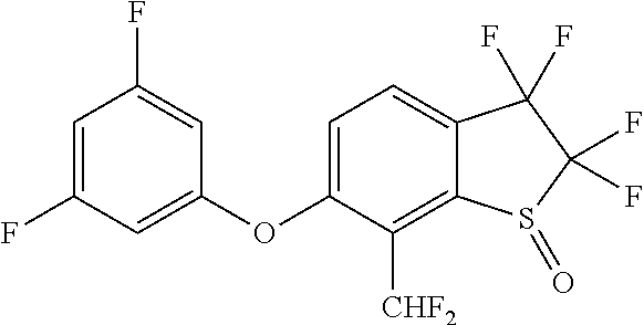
C1=C(OC2=CC(F)=CC(F)=C2)C([CHF2])=C2C(=C1)C(F)(F)C(F)(F)S2=O
